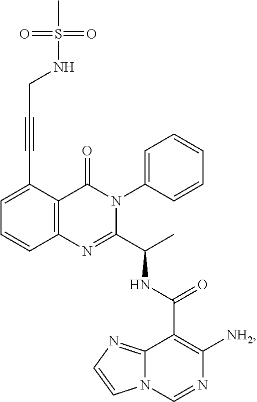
C1=C(C#CCNS(C)(=O)=O)C2=C(C=C1)N=C(C(C)NC(=O)C1=C([NH2])N=CN3C1=NC=C3)N(C1=CC=CC=C1)C2=O
